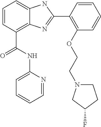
C1=CC(C(NC2=CC=CC=N2)=O)=C2C(=C1)NC(C1=C(OCCN3CCC(F)C3)C=CC=C1)=N2
